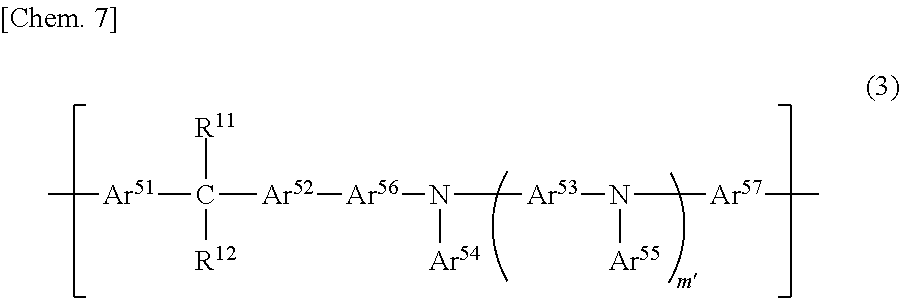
[Ar52]([Ar56]N([Ar54])[Ar53]N([Ar55])[Ar57]C)C([Ar51]C)([R11])[R12]
